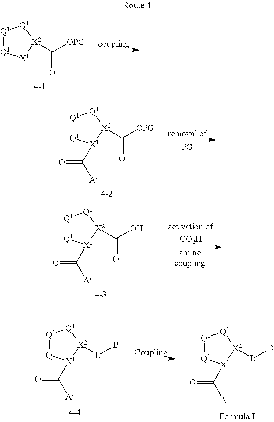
[Q1]1[Q1][X1](C([A])=O)[X2](C([OPG])=O)[Q1]1.[Q1]1[Q1][X1][X2](C([OPG])=O)[Q1]1.[Q1]1[Q1][X1](C([A])=O)[X2](C(O)=O)[Q1]1.[Q1]1[Q1][X1](C([A])=O)[X2]([L]B)[Q1]1.[Q1]1[Q1][X1](C([A])=O)[X2]([L]B)[Q1]1
